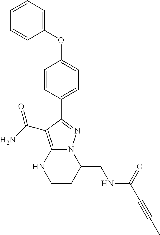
C1=CC(C2=NN3C(=C2C(=O)N)NCCC3CNC(=O)C#CC)=CC=C1OC1=CC=CC=C1
